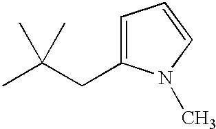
CC(CC1=CC=CN1C)(C)C
